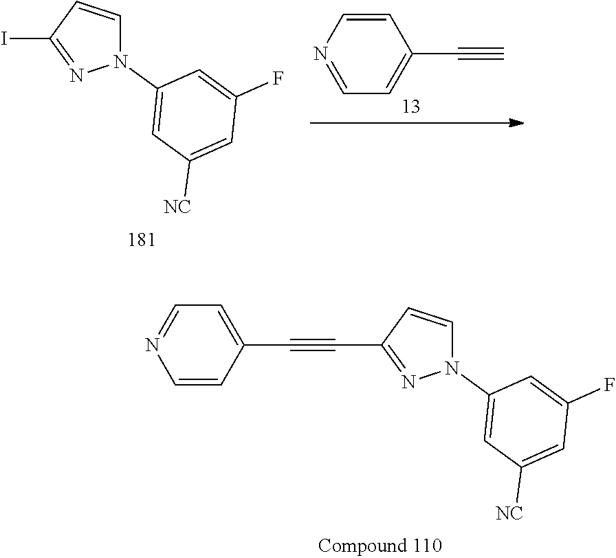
C1=CC(C#C)=CC=N1.C1=CC(I)=NN1C1=CC([NC])=CC(F)=C1.C1=NC=CC(C#CC2=NN(C3=CC([NC])=CC(F)=C3)C=C2)=C1
